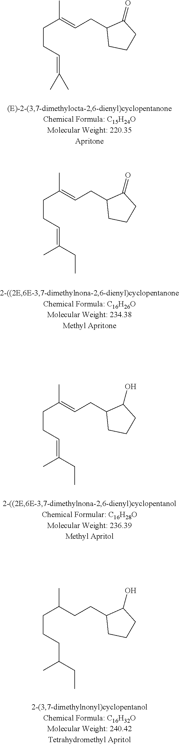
CC(CCC=C(C)C)=CCC1CCCC1=O.CC(CCC=C(C)CC)=CCC1CCCC1=O.CC(CCC=C(C)CC)=CCC1CCCC1O.CC(CCCC(C)CC)CCC1CCCC1O
